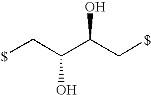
[$]CC(C(C[$])O)O
